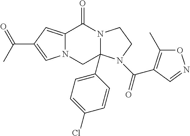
C12=CC(C(=O)C)=CN1CC1(C3=CC=C(Cl)C=C3)N(C2=O)CCN1C(=O)C1=C(C)ON=C1
